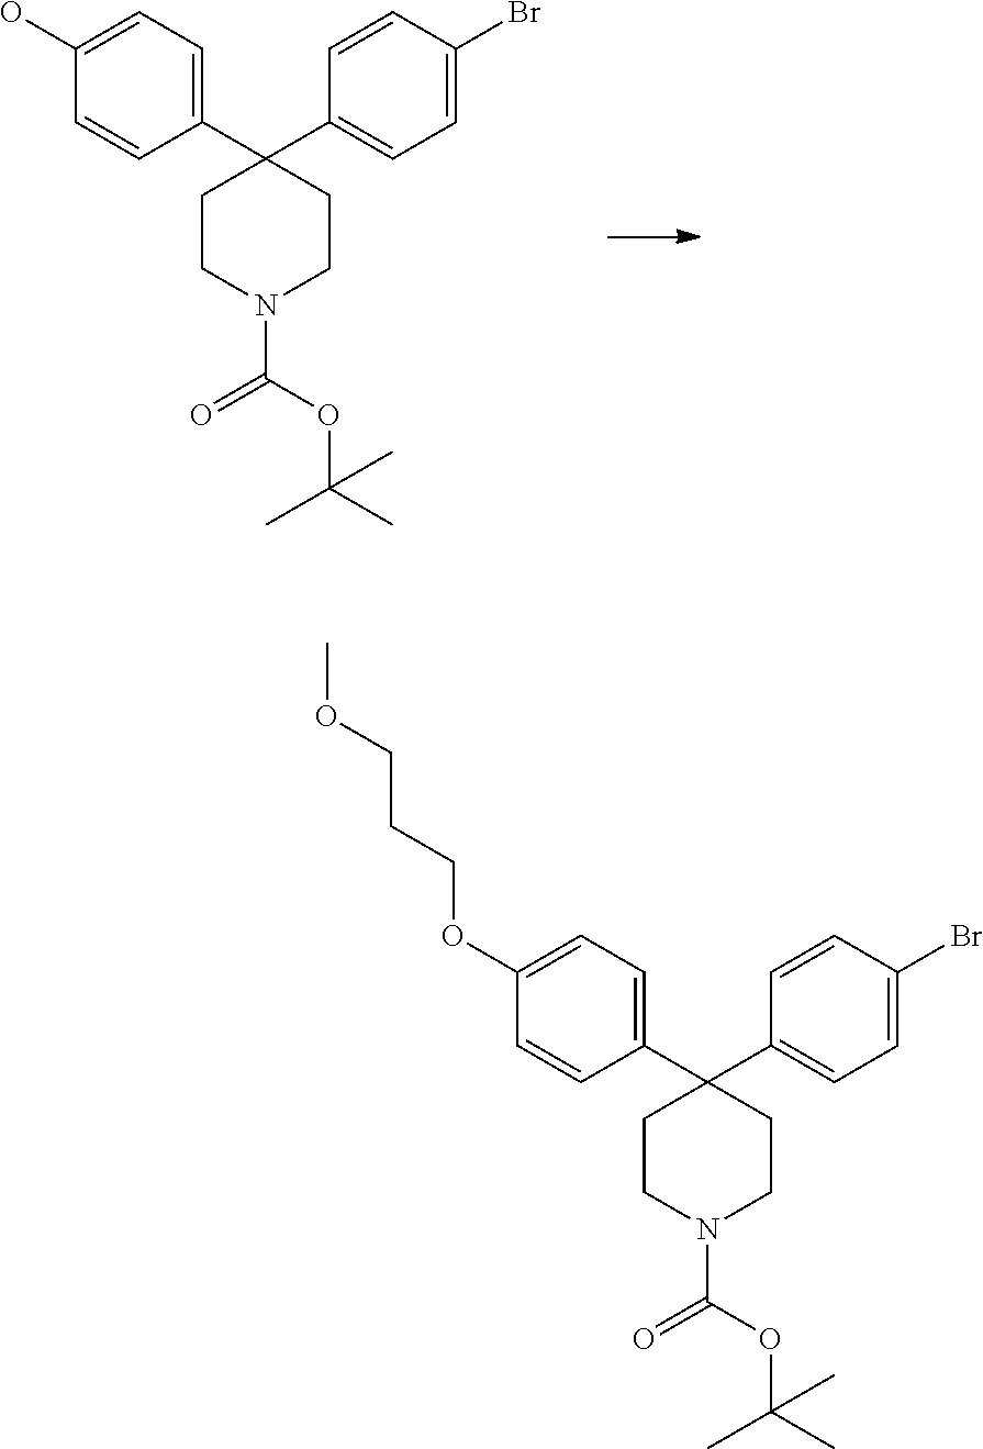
C1(C2(C3=CC=C(Br)C=C3)CCN(C(OC(C)(C)C)=O)CC2)=CC=C(O)C=C1.C1(C2(C3=CC=C(Br)C=C3)CCN(C(OC(C)(C)C)=O)CC2)=CC=C(OCCCOC)C=C1
